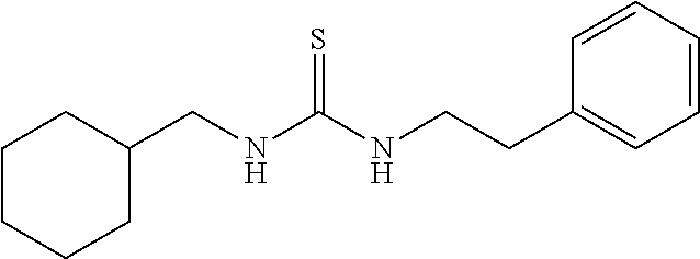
C1(CNC(NCCC2=CC=CC=C2)=S)CCCCC1
